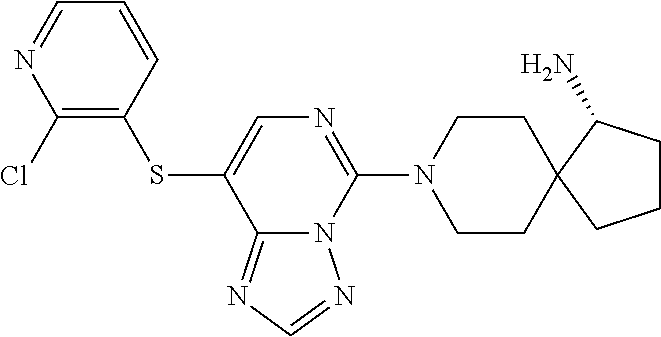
C1(Cl)=C(SC2=CN=C(N3CCC4(CC3)C(N)CCC4)N3C2=NC=N3)C=CC=N1
